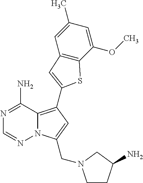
N12C(=C(C3=CC4=C(C(OC)=CC(C)=C4)S3)C=C1CN1CCC(N)C1)C(N)=NC=N2
